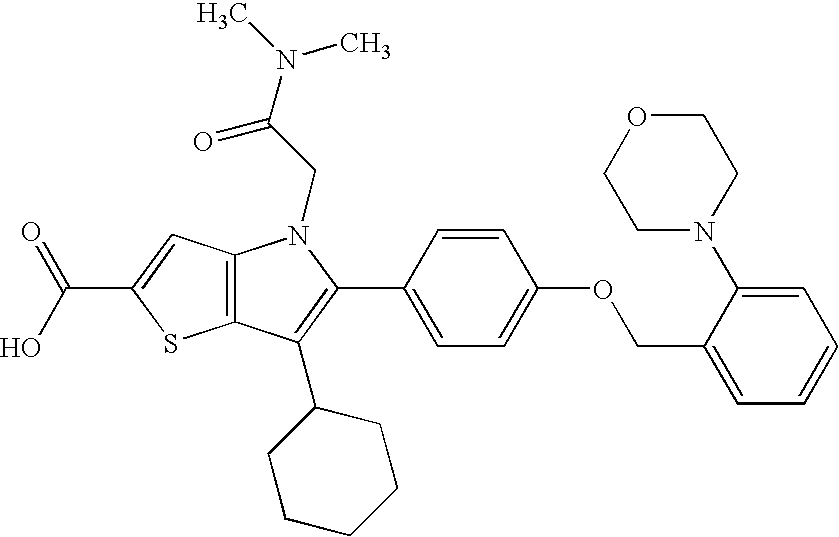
C12=C(C(C3CCCCC3)=C(C3=CC=C(OCC4=CC=CC=C4N4CCOCC4)C=C3)N1CC(N(C)C)=O)SC(C(O)=O)=C2
